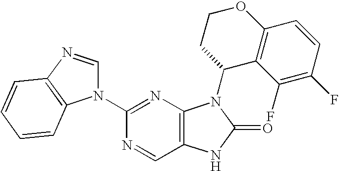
C12=C(N=C(N3C=NC4=C3C=CC=C4)N=C1)N(C1C3=C(OCC1)C=CC(F)=C3F)C(=O)N2
